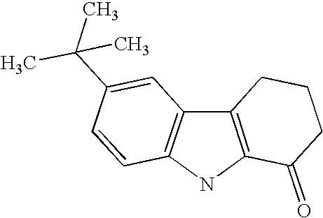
C12=C(NC3=C1C=C(C(C)(C)C)C=C3)C(=O)CCC2
